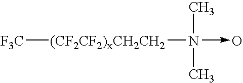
[F3C][(CF2CF2)xCH2CH2]N(C)(C)->O
